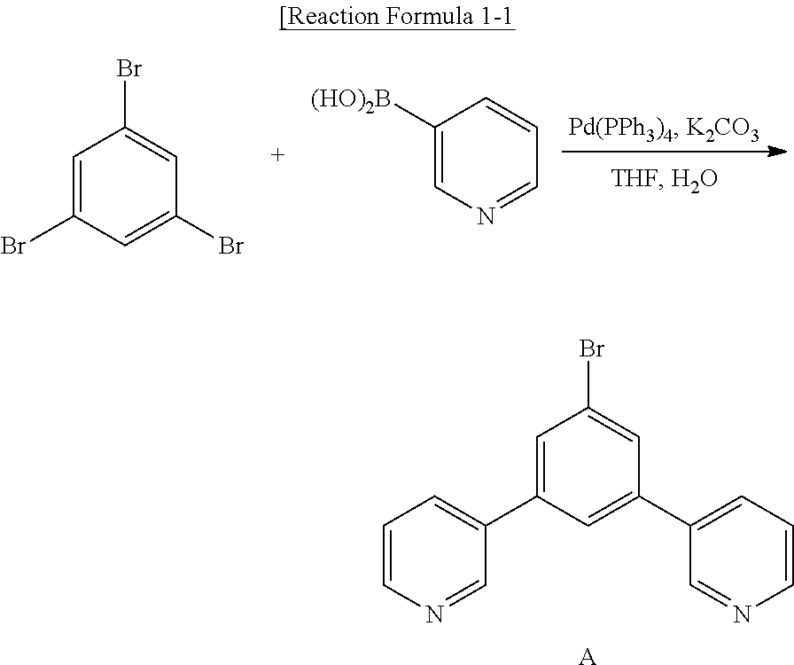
C1=C(Br)C=C(Br)C=C1Br.C1([(HO)2B])=CN=CC=C1.C1=C(C2=CC=CN=C2)C=C(C2=CC=CN=C2)C=C1Br.[A]
